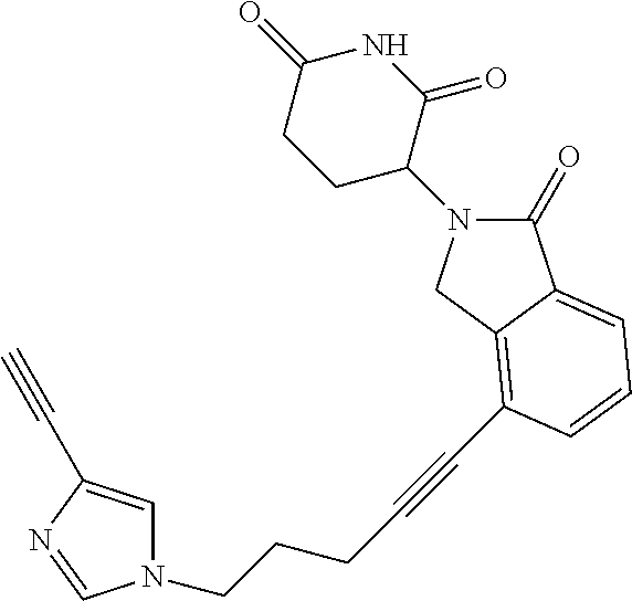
C1(=O)C2=CC=CC(C#CCCCN3C=C(C#C)N=C3)=C2CN1C1CCC(=O)NC1=O
